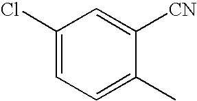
C1(Cl)=CC=C(C)C([CN])=C1
